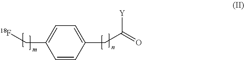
[18F]CC1=CC=C(CC(=O)[Y])C=C1
